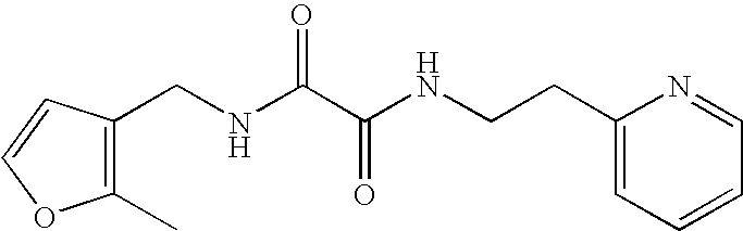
C1(C)=C(CNC(C(NCCC2=CC=CC=N2)=O)=O)C=CO1
